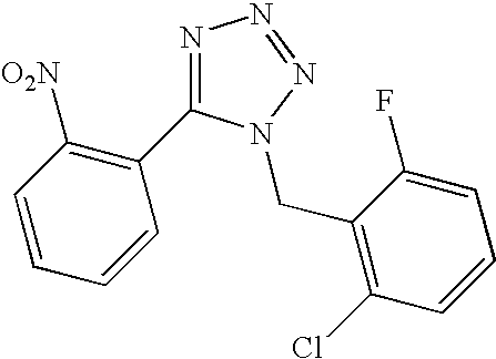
N1=C(C2=C([O2N])C=CC=C2)N(CC2=C(Cl)C=CC=C2F)N=N1
